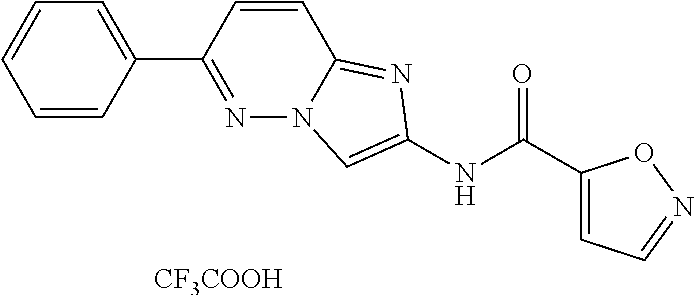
C1=CC(C2=NN3C(=NC(NC(C4=CC=NO4)=O)=C3)C=C2)=CC=C1.[CF3COOH]
